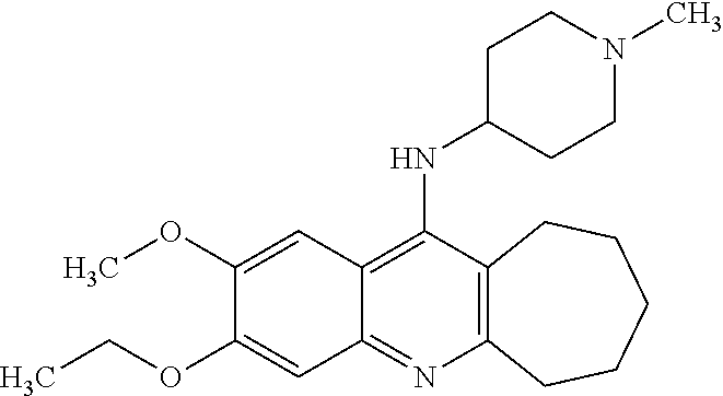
C12=C(C(NC3CCN(C)CC3)=C3C(=N1)C=C(OCC)C(OC)=C3)CCCCC2
